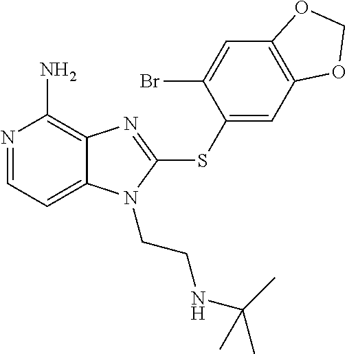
N1=CC=C2C(=C1N)N=C(SC1=CC3=C(C=C1Br)OCO3)N2CCNC(C)(C)C
